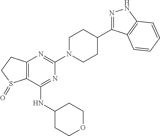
C12=C(C(NC3CCOCC3)=NC(N3CCC(C4=NNC5=C4C=CC=C5)CC3)=N1)S(=O)CC2
